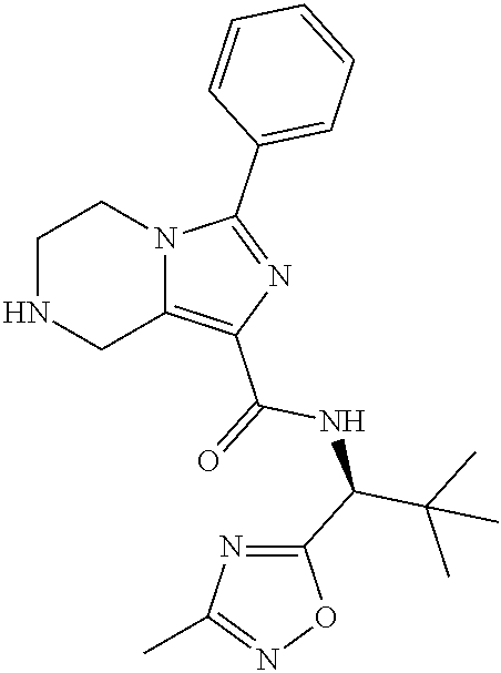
C1NCC2=C(C(=O)NC(C(C)(C)C)C3=NC(C)=NO3)N=C(C3=CC=CC=C3)N2C1
